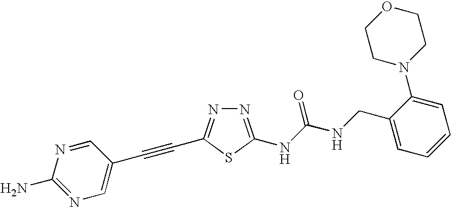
C(#CC1=CN=C(N)N=C1)C1=NN=C(NC(NCC2=CC=CC=C2N2CCOCC2)=O)S1
